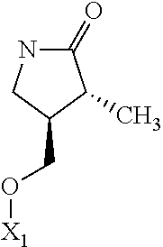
[X1]OCC1C(C)C(=O)NC1
